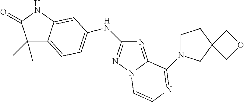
C1(C)(C)C2=CC=C(NC3=NN4C(=N3)C(N3CCC5(C3)COC5)=NC=C4)C=C2NC1=O
